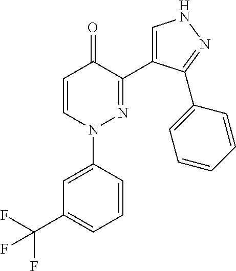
C1=CN(C2=CC(C(F)(F)F)=CC=C2)N=C(C2=CNN=C2C2=CC=CC=C2)C1=O
